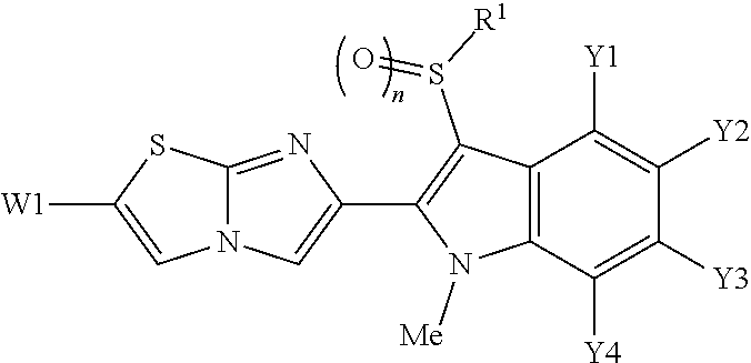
N12C(=NC(C3=C(S([R1])=O)C4=C(N3[Me])C([Y4])=C([Y3])C([Y2])=C4[Y1])=C1)SC([W1])=C2
